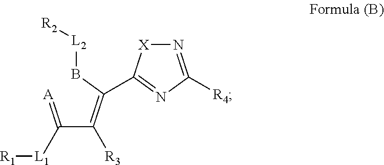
N1=C([R4])N=C(C(=C(C(=[A])[L1][R1])[R3])B[L2][R2])[X]1
